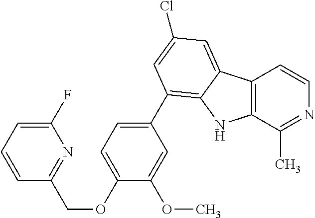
C12=C(C(C)=NC=C1)NC1=C(C3=CC=C(OCC4=NC(F)=CC=C4)C(OC)=C3)C=C(Cl)C=C21
